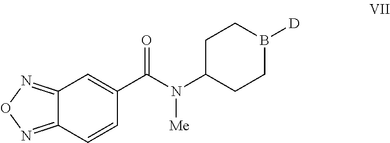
C12=NON=C1C=CC(C(N(C1CCB([D])CC1)[Me])=O)=C2
